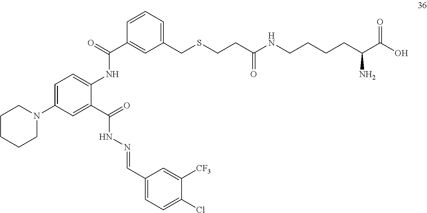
C1=C(N2CCCCC2)C=C(C(=O)NN=CC2=CC=C(Cl)C([CF3])=C2)C(NC(C2=CC(CSCCC(NCCCCC(C(O)=O)N)=O)=CC=C2)=O)=C1
